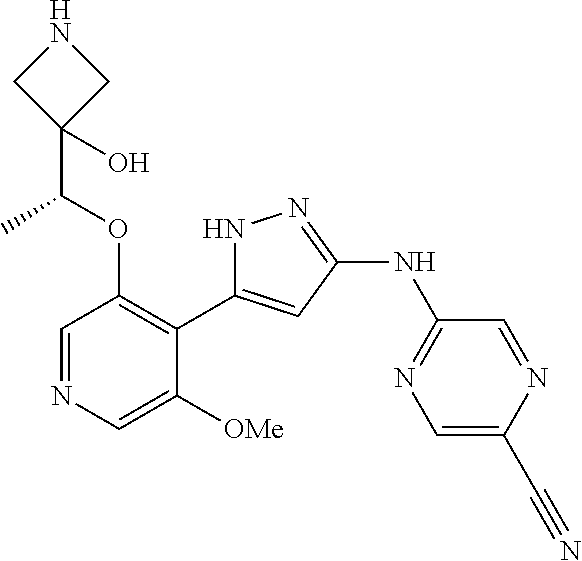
C1=NC=C([OMe])C(C2=CC(NC3=NC=C(C#N)N=C3)=NN2)=C1OC(C1(O)CNC1)C
